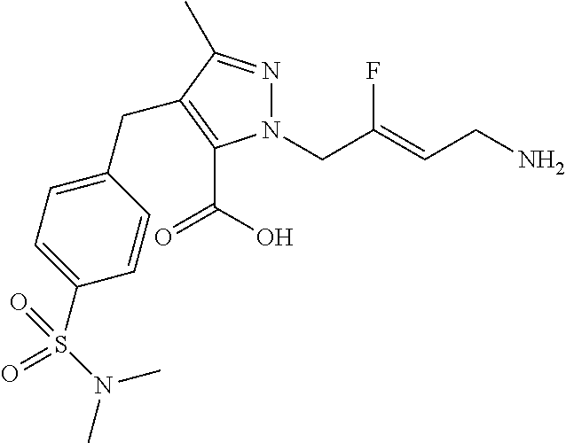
N1=C(C)C(CC2=CC=C(S(N(C)C)(=O)=O)C=C2)=C(C(O)=O)N1CC(=CCN)F
